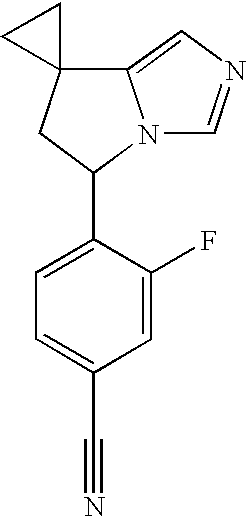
C1=C(F)C(C2N3C(=CN=C3)C3(C2)CC3)=CC=C1C#N
